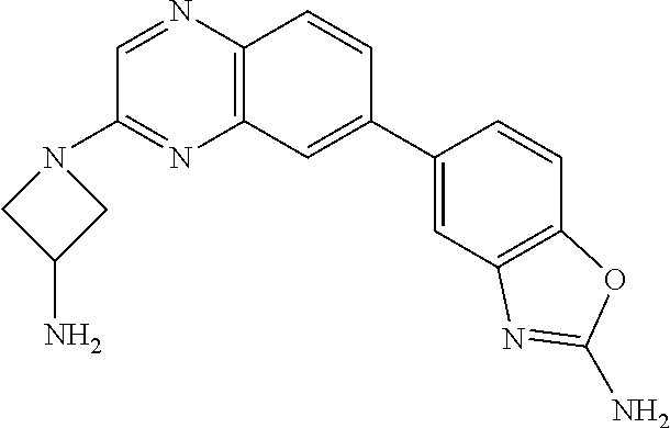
C12=C(C=C(C3=CC4=C(C=C3)OC(N)=N4)C=C1)N=C(N1CC(N)C1)C=N2
